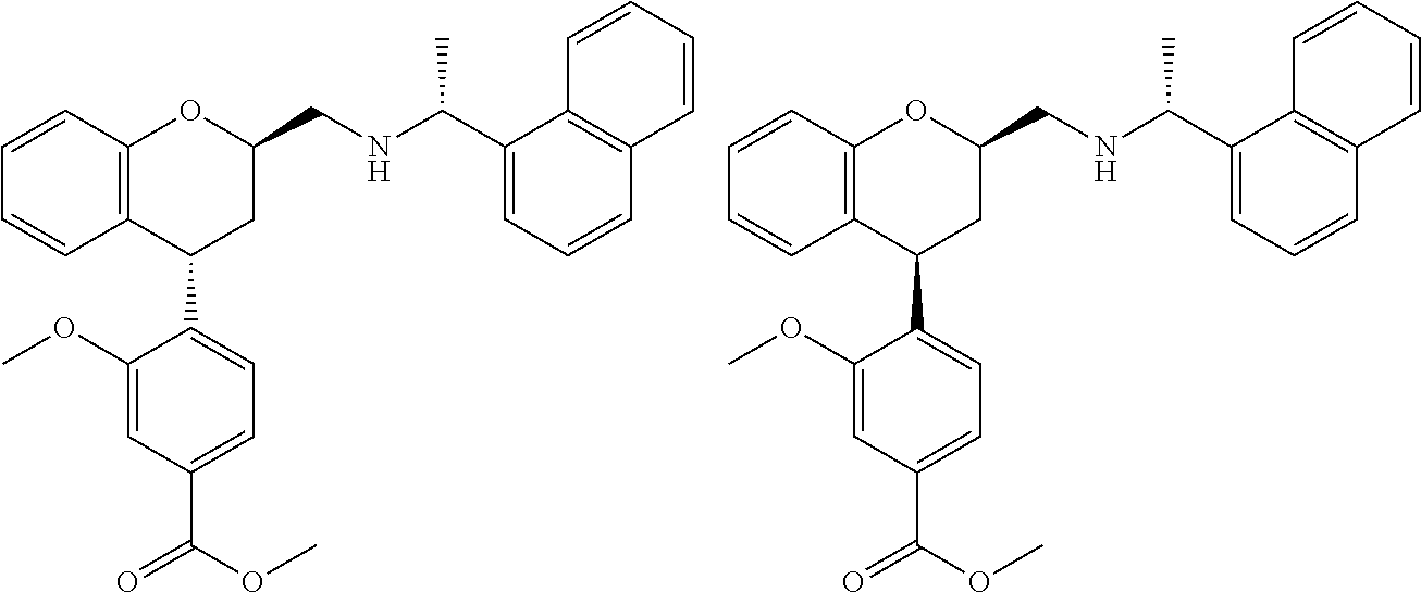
C12=C(C(C3=CC=C(C(OC)=O)C=C3OC)CC(CNC(C)C3=CC=CC4=C3C=CC=C4)O1)C=CC=C2.C12=C(C(C3=CC=C(C(OC)=O)C=C3OC)CC(CNC(C)C3=CC=CC4=C3C=CC=C4)O1)C=CC=C2
